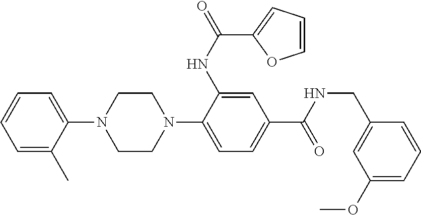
C1=C(C)C(N2CCN(C3=CC=C(C(NCC4=CC(OC)=CC=C4)=O)C=C3NC(=O)C3=CC=CO3)CC2)=CC=C1
